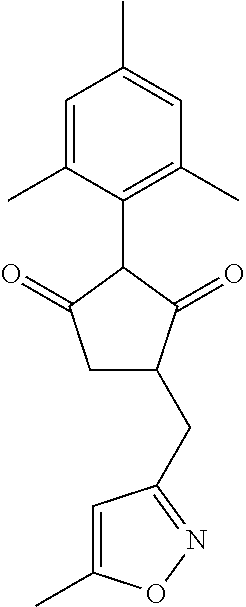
C1=C(C)C(C2C(=O)CC(CC3=NOC(C)=C3)C2=O)=C(C)C=C1C
